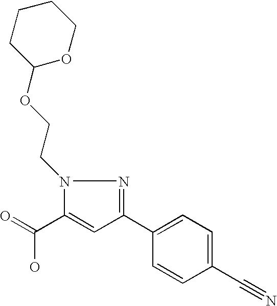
C(C1=CC(C2=CC=C(C#N)C=C2)=NN1CCOC1OCCCC1)(=O)O
